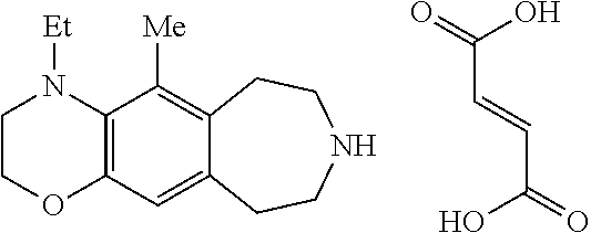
C1COC2=C(N1[Et])C([Me])=C1C(=C2)CCNCC1.C(=O)(O)C=CC(=O)O
